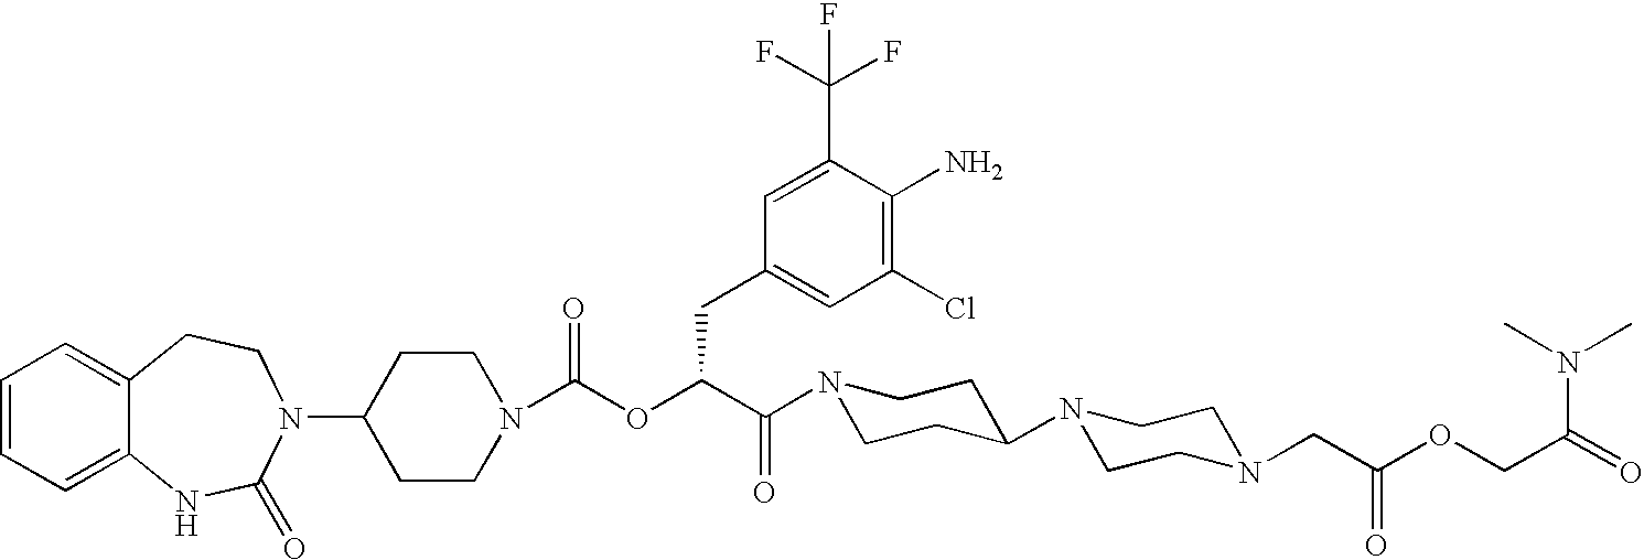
C1=CC=C2C(=C1)CCN(C1CCN(C(OC(C(N3CCC(N4CCN(CC(OCC(N(C)C)=O)=O)CC4)CC3)=O)CC3=CC(Cl)=C(N)C(C(F)(F)F)=C3)=O)CC1)C(=O)N2
